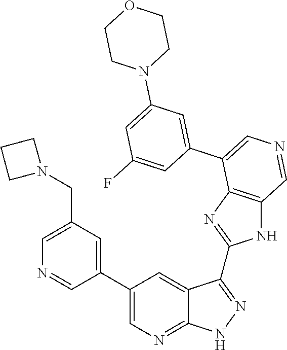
C1=C(CN2CCC2)C=C(C2=CN=C3C(=C2)C(C2=NC4=C(N2)C=NC=C4C2=CC(N4CCOCC4)=CC(F)=C2)=NN3)C=N1
